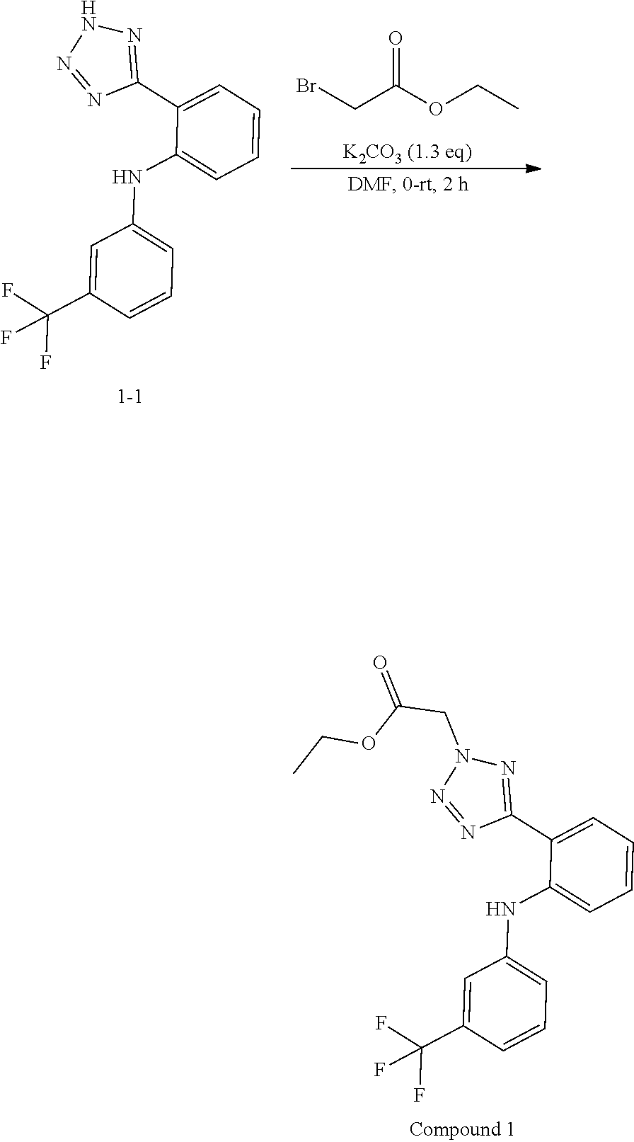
BrCC(OCC)=O.C1=C(C(F)(F)F)C=CC=C1NC1=CC=CC=C1C1=NNN=N1.C1=C(C(F)(F)F)C=CC=C1NC1=CC=CC=C1C1=NN(CC(OCC)=O)N=N1
